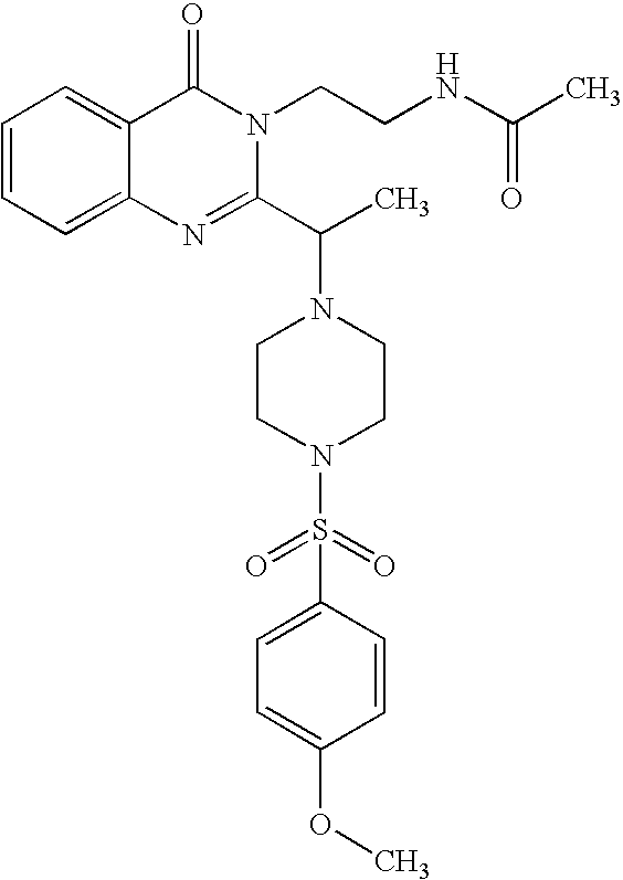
C1=CC=C2C(=C1)C(=O)N(CCNC(C)=O)C(C(C)N1CCN(S(C3=CC=C(OC)C=C3)(=O)=O)CC1)=N2
